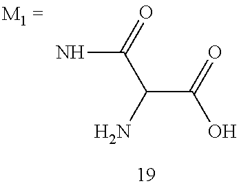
NC(=O)C(N)C(=O)O
